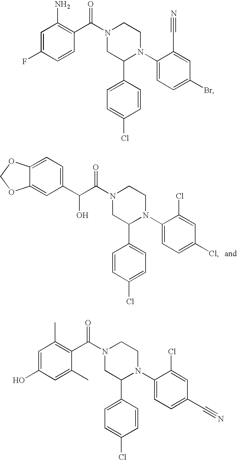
C1=C2C(=CC=C1C(O)C(N1CC(C3=CC=C(Cl)C=C3)N(C3=CC=C(Cl)C=C3Cl)CC1)=O)OCO2.C1=C(O)C=C(C)C(C(N2CC(C3=CC=C(Cl)C=C3)N(C3=CC=C(C#N)C=C3Cl)CC2)=O)=C1C.C1=C(F)C=CC(C(N2CC(C3=CC=C(Cl)C=C3)N(C3=CC=C(Br)C=C3C#N)CC2)=O)=C1N
